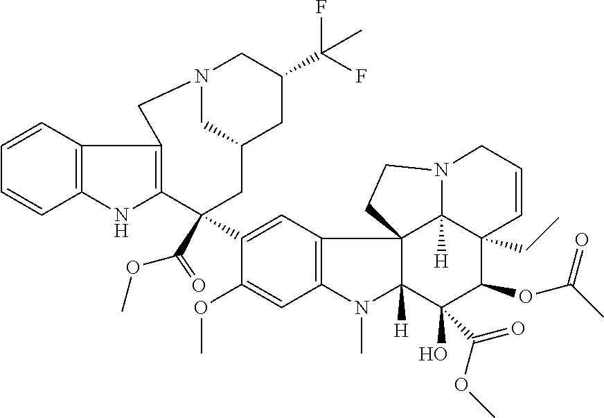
C1(C2(C(=O)OC)CC3CN(CC(C(F)(F)C)C3)CC3=C2NC2=C3C=CC=C2)=CC2=C(C=C1OC)N(C)C1([H])C23C2([H])C(CC)(C(OC(C)=O)C1(O)C(OC)=O)C=CCN2CC3
